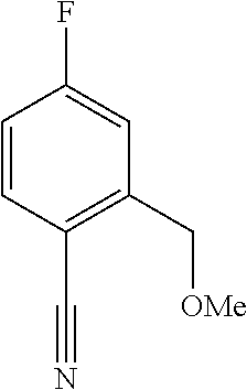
C1=CC(C#N)=C(C[OMe])C=C1F
